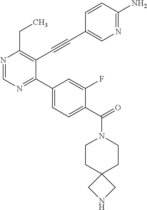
N1=CN=C(C2=CC=C(C(=O)N3CCC4(CC3)CNC4)C(F)=C2)C(C#CC2=CN=C(N)C=C2)=C1CC
